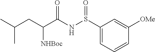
C1(S(NC(C(CC(C)C)[NHBoc])=O)=O)=CC=CC([OMe])=C1
